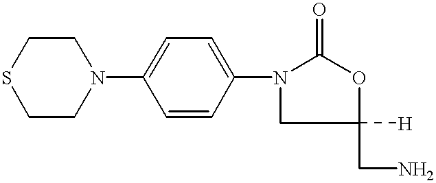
S1CCN(C2=CC=C(N3CC([H])(CN)OC3=O)C=C2)CC1
